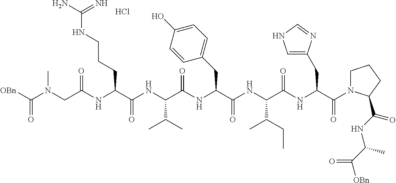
Cl.C(NC(C(NC(C(=O)N1CCCC1C(=O)NC(C)C(=O)[OBn])CC1=CNC=N1)=O)C(CC)C)(=O)C(CC1=CC=C(O)C=C1)NC(C(NC(C(NC(CN(C(=O)[OBn])C)=O)CCCNC(=N)N)=O)C(C)C)=O
